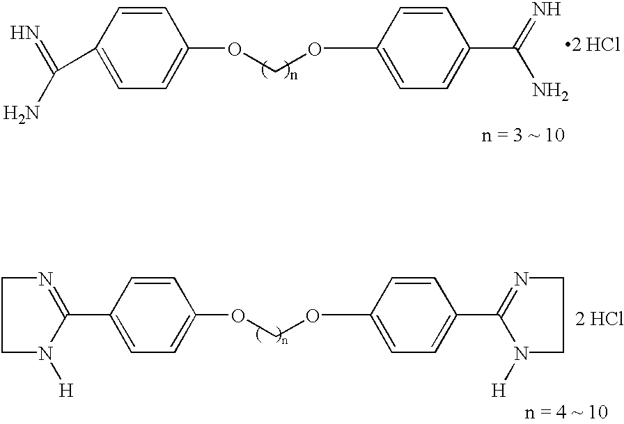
C1(C(=N)N)=CC=C(OCOC2=CC=C(C(N)=N)C=C2)C=C1.[2 HCl].C1(C2=NCCN2[H])=CC=C(OCOC2=CC=C(C3=NCCN3[H])C=C2)C=C1.[2 HCl]
